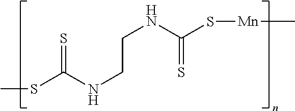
CSC(NCCNC(=S)S[Mn]C)=S
